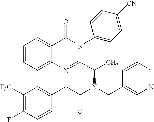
C12=CC=CC=C1C(=O)N(C1=CC=C([CN])C=C1)C(C(C)N(CC1=CN=CC=C1)C(CC1=CC([F3C])=C(F)C=C1)=O)=N2
